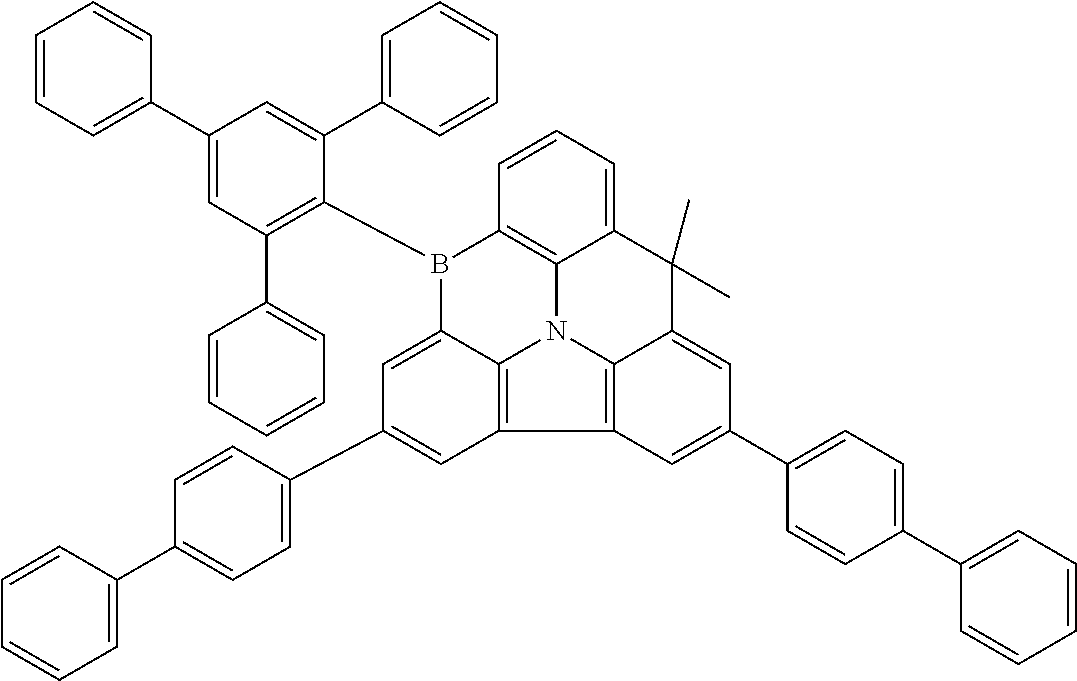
C1=CC=C(C2=CC(C3=CC=CC=C3)=C(B3C4=C5N6C7=C(C8=C6C(=CC(C6=CC=C(C9=CC=CC=C9)C=C6)=C8)C(C)(C)C5=CC=C4)C=C(C4=CC=C(C5=CC=CC=C5)C=C4)C=C37)C(C3=CC=CC=C3)=C2)C=C1
